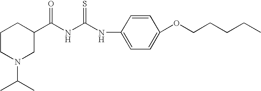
N(C(NC(C1CCCN(C(C)C)C1)=O)=S)C1=CC=C(OCCCCC)C=C1
